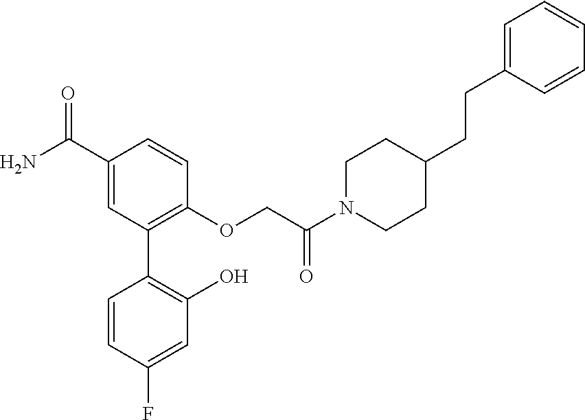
C1(C(N)=O)=CC(C2=C(O)C=C(F)C=C2)=C(OCC(N2CCC(CCC3=CC=CC=C3)CC2)=O)C=C1
